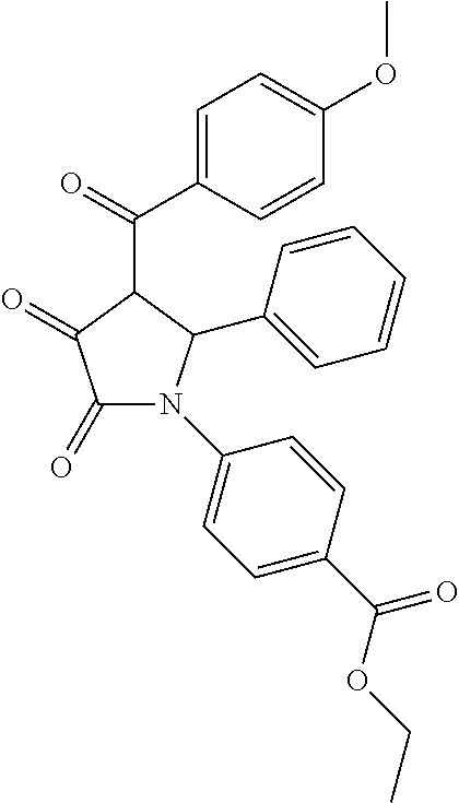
C1(=O)C(=O)C(C(=O)C2=CC=C(OC)C=C2)C(C2=CC=CC=C2)N1C1=CC=C(C(OCC)=O)C=C1
